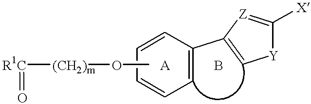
[R1C](=O)[(CH2)m]OC.C1=CC=C(C2=C[Y]C([X])=[Z]2)C=C1.[A].B
